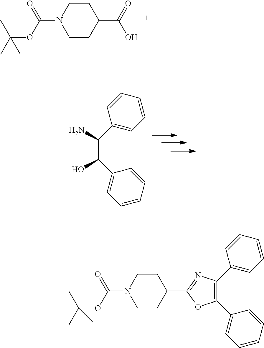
C1CN(C(OC(C)(C)C)=O)CCC1C(O)=O.C(C(O)C1=CC=CC=C1)(N)C1=CC=CC=C1.CC(OC(N1CCC(C2=NC(C3=CC=CC=C3)=C(C3=CC=CC=C3)O2)CC1)=O)(C)C
